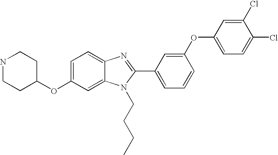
N1CCC(OC2=CC=C3C(=C2)N(CCCC)C(C2=CC=CC(OC4=CC=C(Cl)C(Cl)=C4)=C2)=N3)CC1
